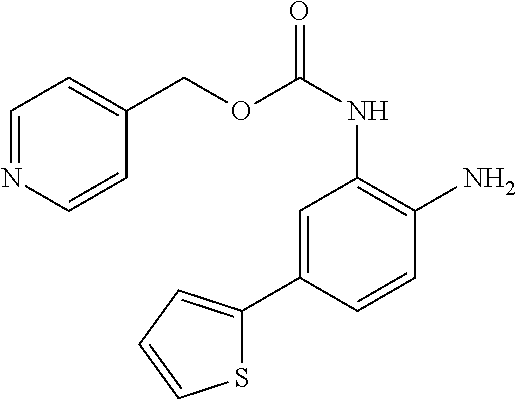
C1(COC(NC2=C(N)C=CC(C3=CC=CS3)=C2)=O)=CC=NC=C1
